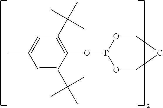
C1=C(C(C)(C)C)C(OP2OCCCO2)=C(C(C)(C)C)C=C1C
